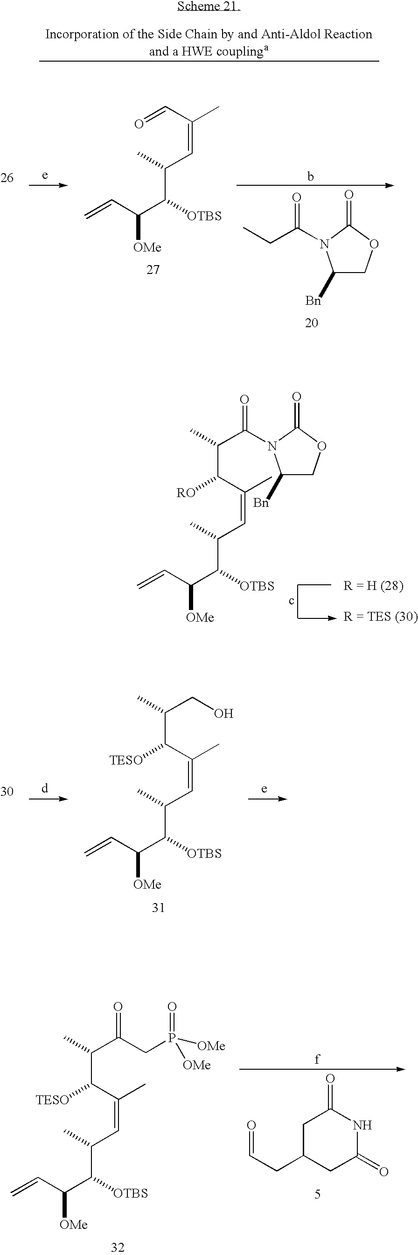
C1([Bn])COC(=O)N1C(C(C)C(C(C)=CC(C(C(C=C)[OMe])[OTBS])C)[RO])=O.CC(CO)C([TESO])C(C)=CC(C(C(C=C)[OMe])[OTBS])C.CC(C(CP([OMe])([OMe])=O)=O)C([TESO])C(C)=CC(C(C(C=C)[OMe])[OTBS])C.C1C(CC=O)CC(=O)NC1=O.O=CC(C)=CC(C(C(C=C)[OMe])[OTBS])C.C1([Bn])COC(=O)N1C(CC)=O
